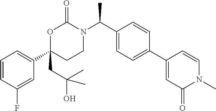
C1=CC(F)=CC(C2(CC(O)(C)C)CCN(C(C3=CC=C(C4=CC(=O)N(C)C=C4)C=C3)C)C(=O)O2)=C1
